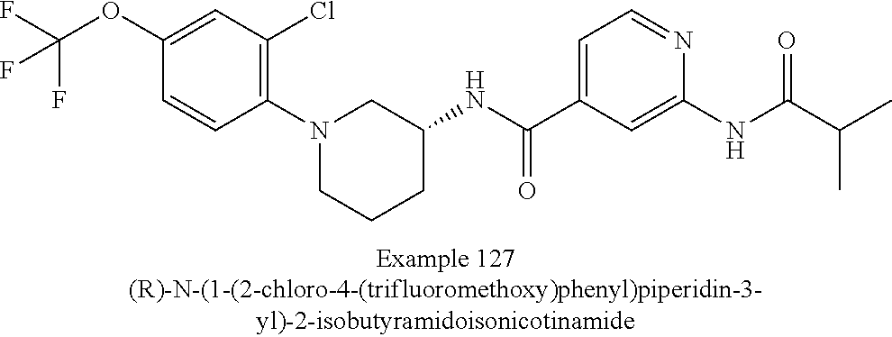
C1(OC(F)(F)F)=CC(Cl)=C(N2CCCC(NC(C3=CC=NC(NC(C(C)C)=O)=C3)=O)C2)C=C1
